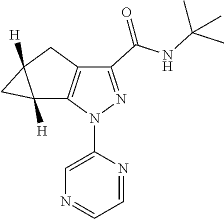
C1=C(N2N=C(C(NC(C)(C)C)=O)C3=C2C2([H])C([H])(C2)C3)N=CC=N1
